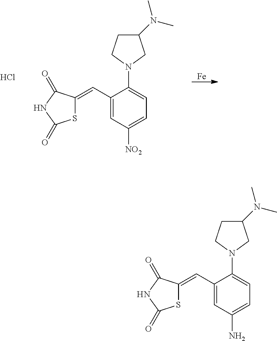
Cl.[Fe].S1C(=CC2=CC([NO2])=CC=C2N2CCC(N(C)C)C2)C(=O)NC1=O.S1C(=CC2=CC(N)=CC=C2N2CCC(N(C)C)C2)C(=O)NC1=O
